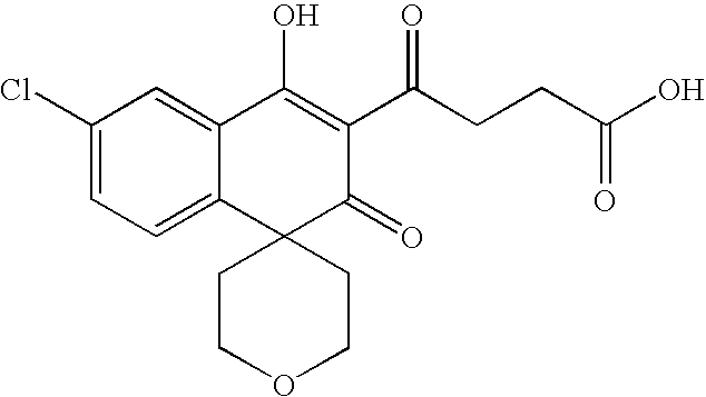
C1(Cl)=CC=C2C(=C1)C(O)=C(C(CCC(O)=O)=O)C(=O)C21CCOCC1
